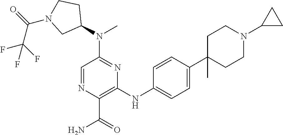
C1(N(C2=NC(NC3=CC=C(C4(C)CCN(C5CC5)CC4)C=C3)=C(C(=O)N)N=C2)C)CCN(C(C(F)(F)F)=O)C1
